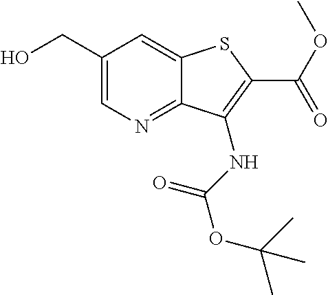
C12=CC(CO)=CN=C1C(NC(=O)OC(C)(C)C)=C(C(OC)=O)S2
